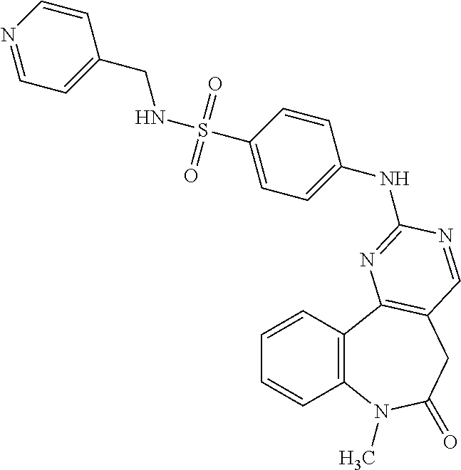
C1=CC2=C(C=C1)C1=C(CC(=O)N2C)C=NC(NC2=CC=C(S(NCC3=CC=NC=C3)(=O)=O)C=C2)=N1
